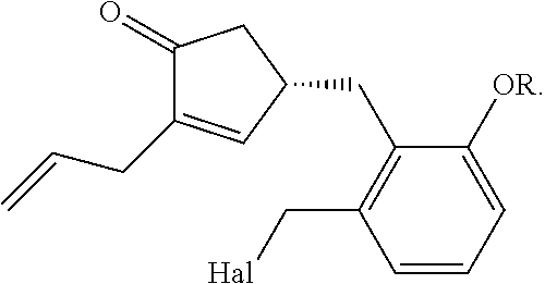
C1(=O)C(CC=C)=CC(CC2=C(C[Hal])C=CC=C2[OR])C1
